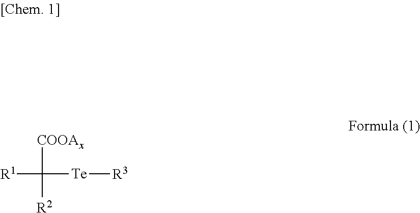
[R1]C([COOAx])([Te][R3])[R2]
